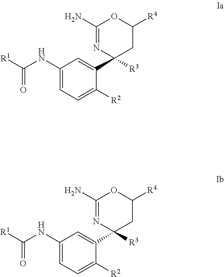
C1(NC([R1])=O)=CC=C([R2])C(C2([R3])CC([R4])OC(N)=N2)=C1.C1(NC([R1])=O)=CC=C([R2])C(C2([R3])CC([R4])OC(N)=N2)=C1
